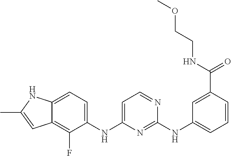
C12=CC=C(NC3=CC=NC(NC4=CC=CC(C(NCCOC)=O)=C4)=N3)C(F)=C1C=C(C)N2
